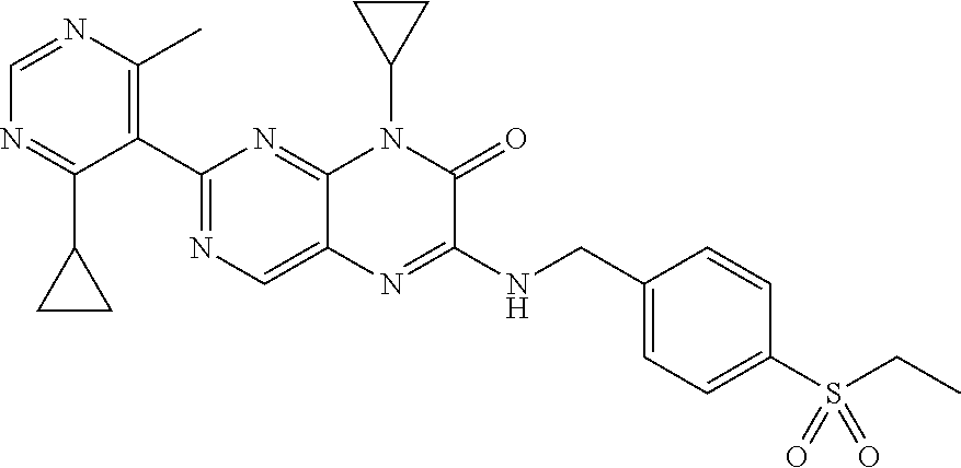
C1=NC(C)=C(C2=NC=C3C(=N2)N(C2CC2)C(=O)C(NCC2=CC=C(S(CC)(=O)=O)C=C2)=N3)C(C2CC2)=N1
